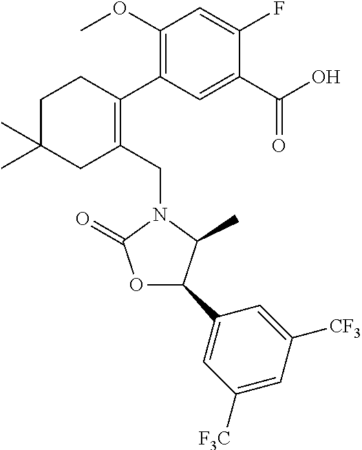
C1C(C)(C)CC(CN2C(=O)OC(C3=CC([F3C])=CC([CF3])=C3)C2C)=C(C2=C(OC)C=C(F)C(C(O)=O)=C2)C1
